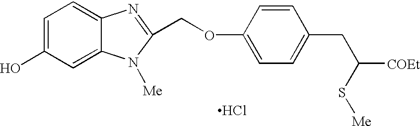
C1=C(O)C=C2C(=C1)N=C(COC1=CC=C(CC([COEt])S[Me])C=C1)N2[Me].Cl
